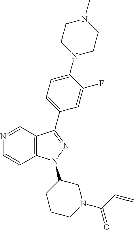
N1=CC2=C(C=C1)N(C1CCCN(C(=O)C=C)C1)N=C2C1=CC=C(N2CCN(C)CC2)C(F)=C1
